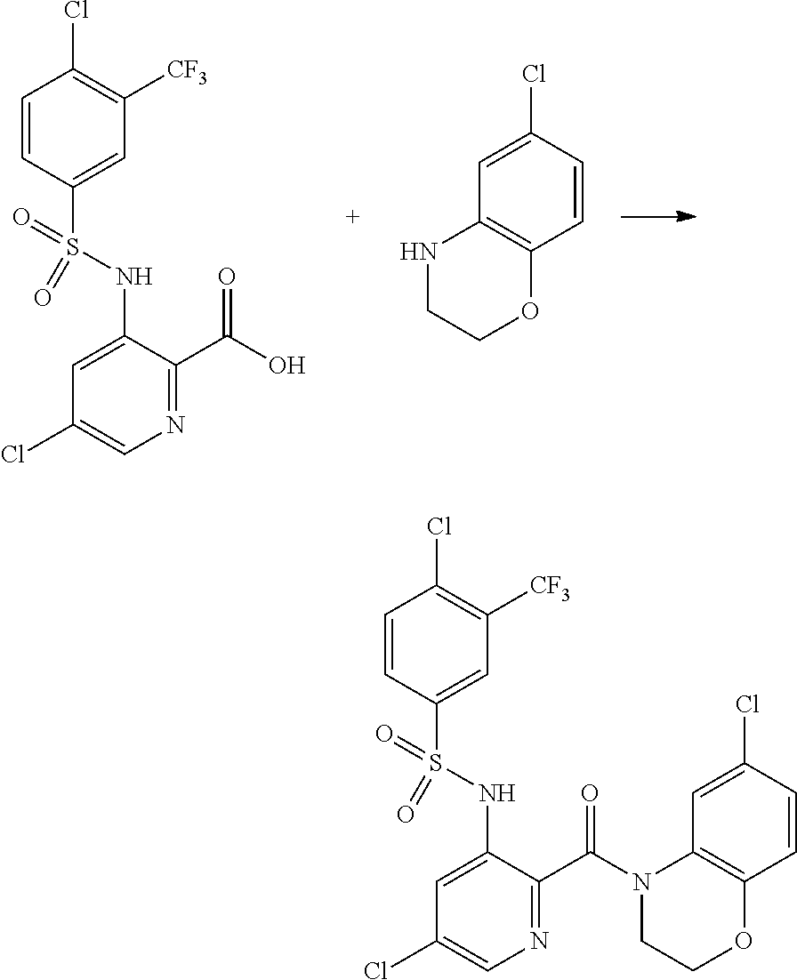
C1=CC(S(=O)(=O)NC2=CC(Cl)=CN=C2C(O)=O)=CC([CF3])=C1Cl.C1=C(Cl)C=CC2=C1NCCO2.C1=CC(S(=O)(=O)NC2=CC(Cl)=CN=C2C(N2C3=C(C=CC(Cl)=C3)OCC2)=O)=CC([CF3])=C1Cl
